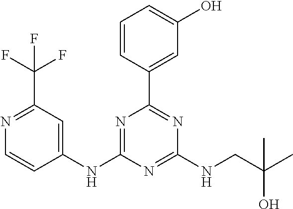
C1(NC2=NC(C3=CC(O)=CC=C3)=NC(NCC(C)(C)O)=N2)=CC(C(F)(F)F)=NC=C1
